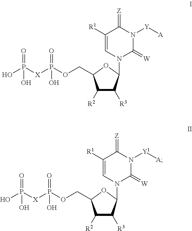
C1([R1])=CN(C2C([R3])C([R2])C(COP([X]P(O)(=O)O)(=O)O)O2)C(=[W])N([Y][A])C1=[Z].C1([R1])=CN(C2C([R3])C([R2])C(COP([X]P(O)(=O)O)(=O)O)O2)C(=[W])N([Y1][A])C1=[Z]
